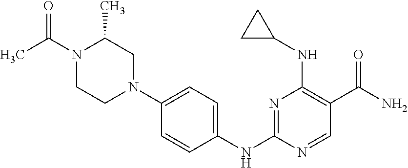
C1=CC(NC2=NC(NC3CC3)=C(C(N)=O)C=N2)=CC=C1N1CC(C)N(C(=O)C)CC1
